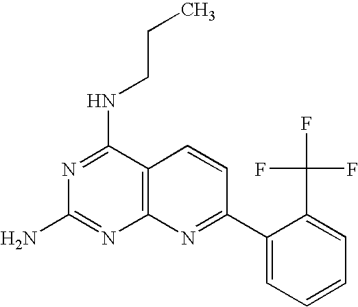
N1=C(NCCC)C2=C(N=C1N)N=C(C1=CC=CC=C1C(F)(F)F)C=C2
